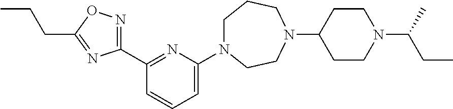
C1(C2=NOC(CCC)=N2)=NC(N2CCCN(C3CCN(C(C)CC)CC3)CC2)=CC=C1
